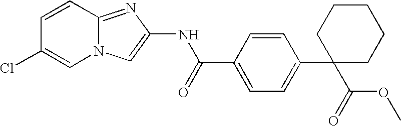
C1=CC2=NC(NC(C3=CC=C(C4(C(OC)=O)CCCCC4)C=C3)=O)=CN2C=C1Cl
